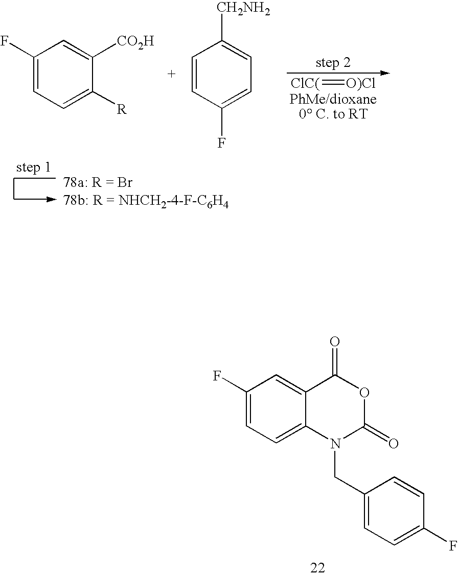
C1(F)=CC=C2C(=C1)C(=O)OC(=O)N2CC1=CC=C(F)C=C1.C1(F)=CC=C([R])C([CO2H])=C1.C1=CC(F)=CC=C1[CH2NH2].[ClC(]=[O)Cl]
